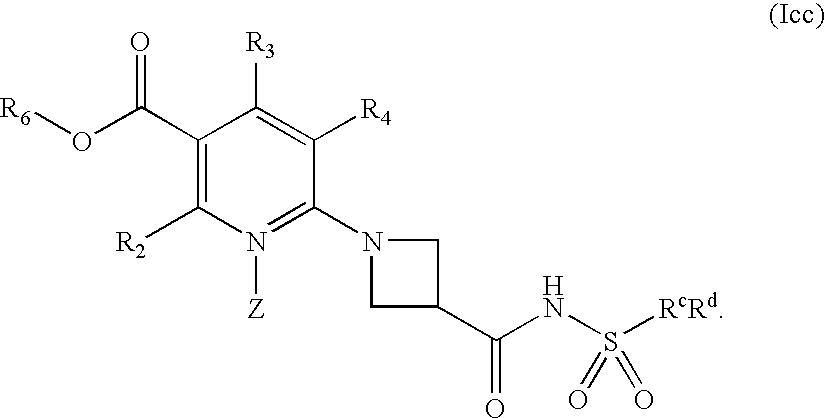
C1(C(O[R6])=O)=C([R2])N([Z])=C(N2CC(C(=O)NS([RcRd])(=O)=O)C2)C([R4])=C1[R3]
